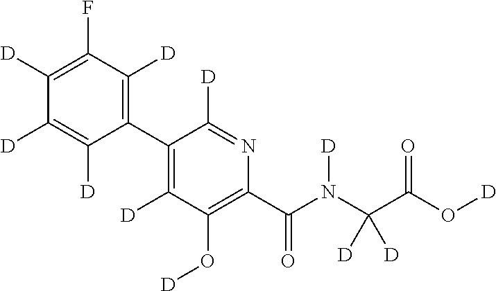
C1(C2=C([D])C(F)=C([D])C([D])=C2[D])=C([D])C(O[D])=C(C(N(C(C(O[D])=O)([D])[D])[D])=O)N=C1[D]
